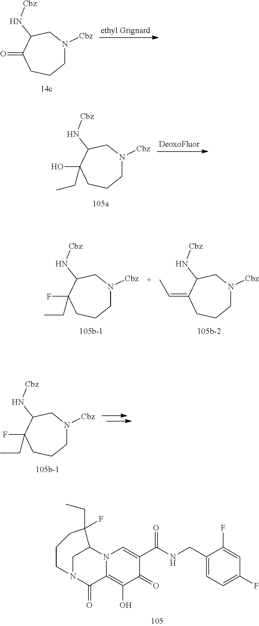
C1N([Cbz])CC(N[Cbz])C(=O)CC1.C1N([Cbz])CC(N[Cbz])C(O)(CC)CC1.C1N([Cbz])CC(N[Cbz])C(F)(CC)CC1.C1N([Cbz])CC(N[Cbz])C(=CC)CC1.C1N([Cbz])CC(N[Cbz])C(F)(CC)CC1.C1N2C(=O)C3=C(O)C(=O)C(C(NCC4=CC=C(F)C=C4F)=O)=CN3C1C(CC)(F)CCC2
